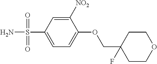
C1([NO2])=CC(S(N)(=O)=O)=CC=C1OCC1(F)CCOCC1
